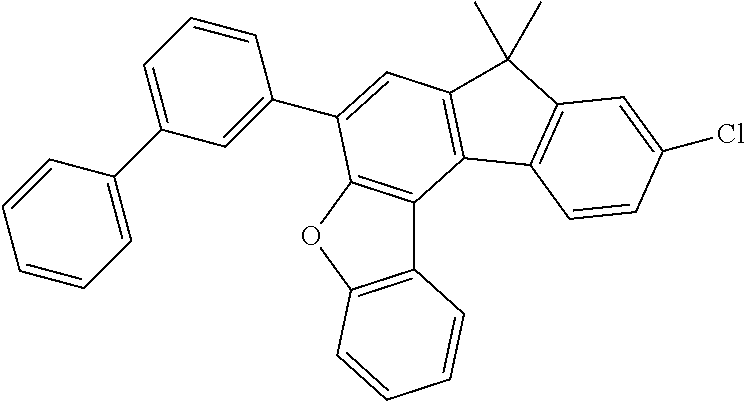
C12=C(OC3=C1C1=C(C=C3C3=CC(C4=CC=CC=C4)=CC=C3)C(C)(C)C3=C1C=CC(Cl)=C3)C=CC=C2
